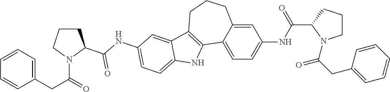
C1=C2C(=CC=C1NC(=O)C1N(C(=O)CC3=CC=CC=C3)CCC1)C1=C(CCC2)C2=CC(NC(=O)C3CCCN3C(CC3=CC=CC=C3)=O)=CC=C2N1
